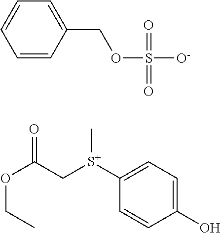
C1([S+](CC(OCC)=O)C)=CC=C(O)C=C1.C1=CC(COS([O-])(=O)=O)=CC=C1
